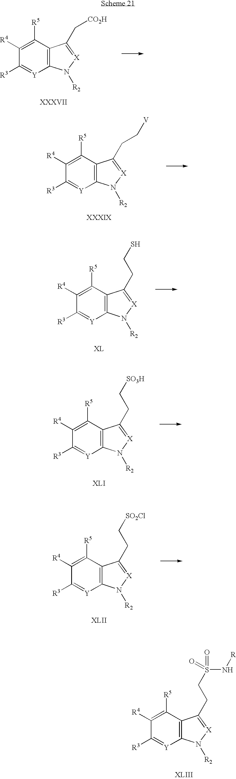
C1([R4])=C([R5])C2=C([Y]=C1[R3])N([R2])[X]=C2C[CO2H].C1([R4])=C([R5])C2=C([Y]=C1[R3])N([R2])[X]=C2CC[V].C1([R4])=C([R5])C2=C([Y]=C1[R3])N([R2])[X]=C2CCS.C1([R4])=C([R5])C2=C([Y]=C1[R3])N([R2])[X]=C2CC[SO3H].C1([R4])=C([R5])C2=C([Y]=C1[R3])N([R2])[X]=C2CC[SO2Cl].C1([R4])=C([R5])C2=C([Y]=C1[R3])N([R2])[X]=C2CCS(N[R])(=O)=O
